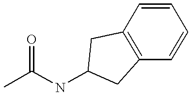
CC(NC1CC2=C(C=CC=C2)C1)=O
